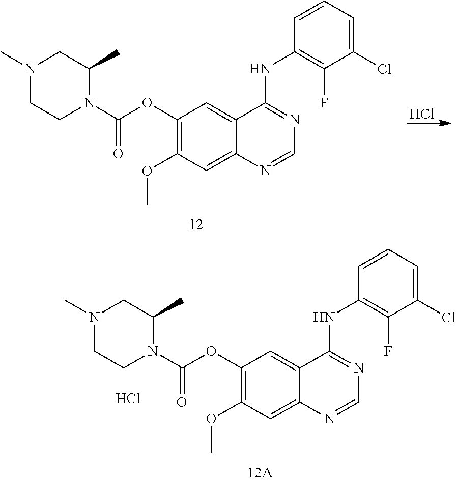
C1(OC(N2C(C)CN(C)CC2)=O)=C(OC)C=C2C(=C1)C(NC1=C(F)C(Cl)=CC=C1)=NC=N2.Cl.Cl.C1(OC(N2C(C)CN(C)CC2)=O)=C(OC)C=C2C(=C1)C(NC1=C(F)C(Cl)=CC=C1)=NC=N2
